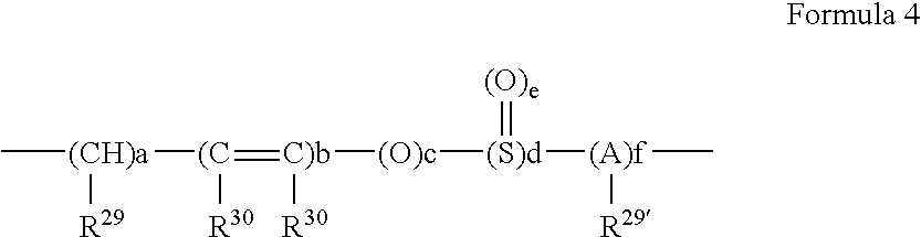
C[(CH)a]([R29])[(C](=[C)b]([(O)c][(S)d](=[(O)e])[(A)f](C)[R29])[R30])[R30]
